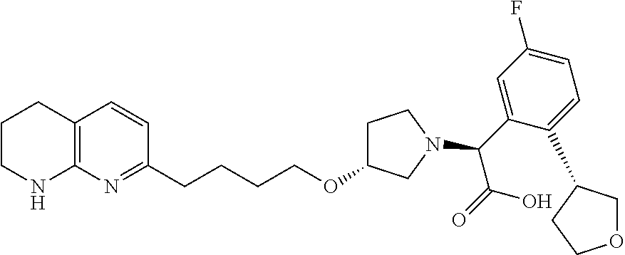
C1CNC2=C(C1)C=CC(CCCCOC1CCN(C(C3=CC(F)=CC=C3C3COCC3)C(=O)O)C1)=N2
